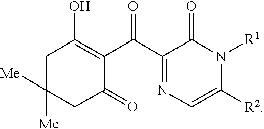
C1(C(C2=C(O)CC([Me])([Me])CC2=O)=O)=NC=C([R2])N([R1])C1=O
